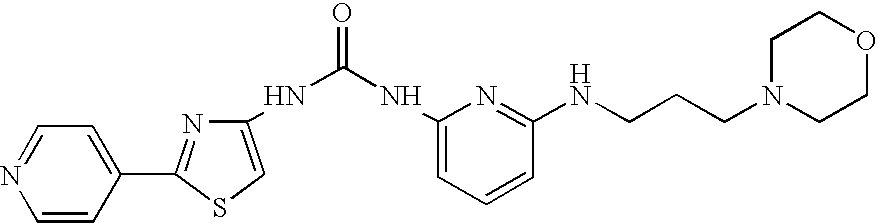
O=C(NC1=CSC(C2=CC=NC=C2)=N1)NC1=CC=CC(NCCCN2CCOCC2)=N1
